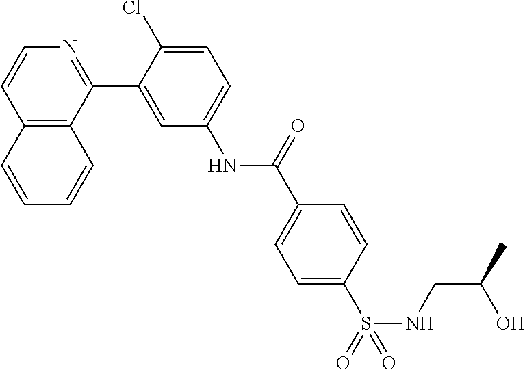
C12=C(C(C3=CC(NC(C4=CC=C(S(=O)(NCC(C)O)=O)C=C4)=O)=CC=C3Cl)=NC=C1)C=CC=C2
